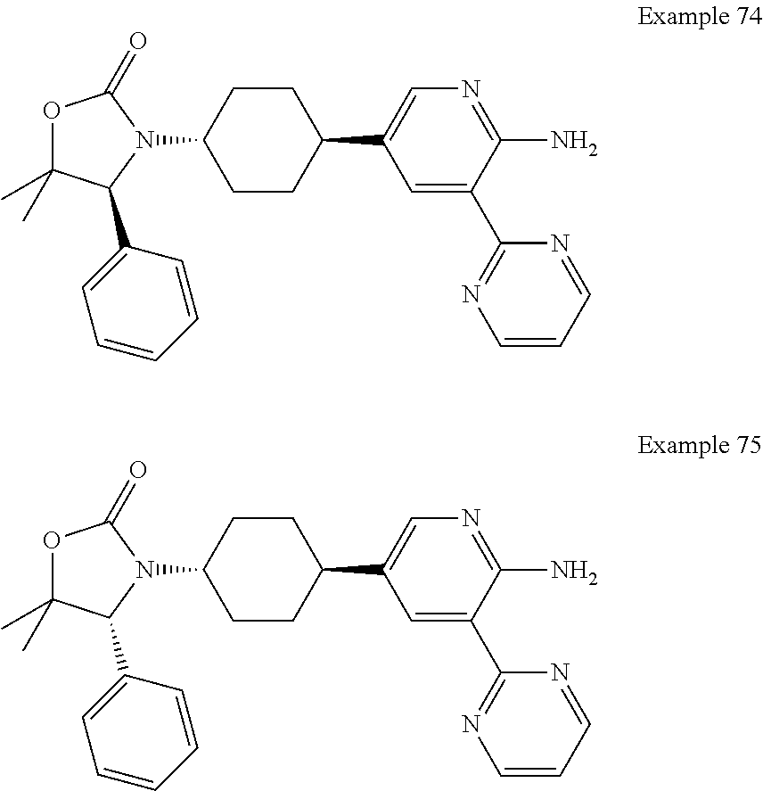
C1(N2C(=O)OC(C)(C)C2C2=CC=CC=C2)CCC(C2=CN=C(N)C(C3=NC=CC=N3)=C2)CC1.C1(N2C(=O)OC(C)(C)C2C2=CC=CC=C2)CCC(C2=CN=C(N)C(C3=NC=CC=N3)=C2)CC1
